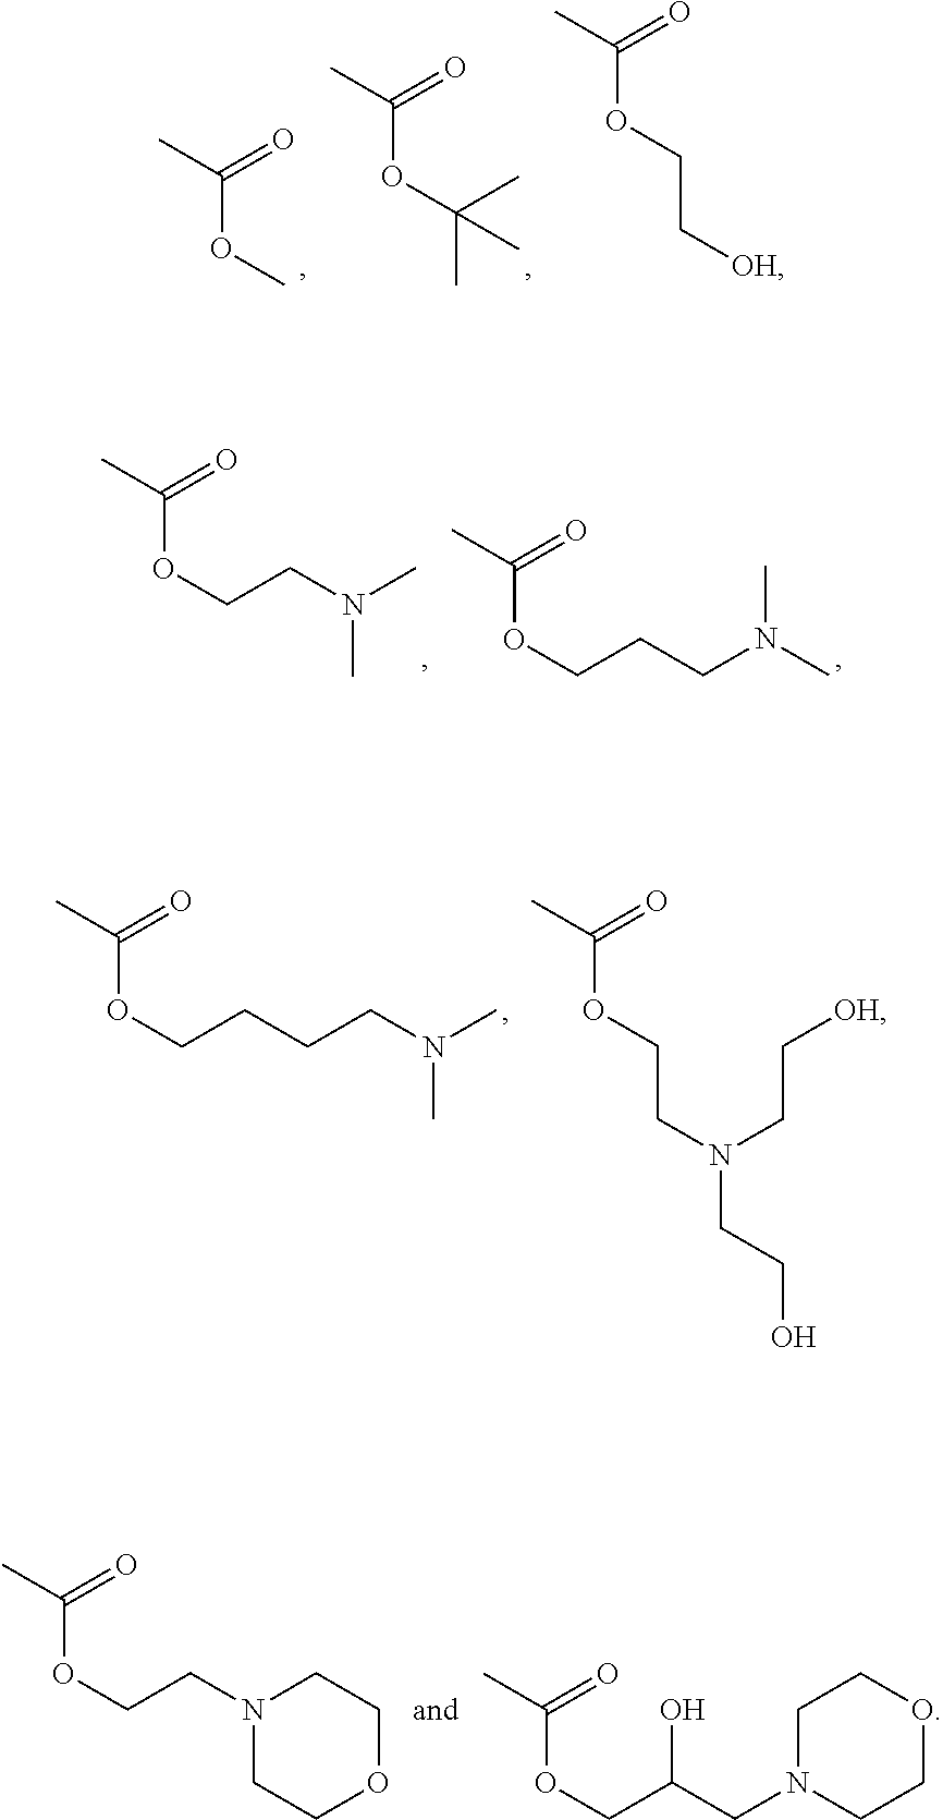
C(OC(C)(C)C)(C)=O.C(OC)(C)=O.C(OCC[OH])(C)=O.C(OCCN(C)C)(C)=O.C(OCCCN(C)C)(C)=O.C(OCCCCN(C)C)(C)=O.C(OCCN(CCO)CC[OH])(C)=O.C(OCCN1CCOCC1)(C)=O.C(OCC(CN1CCOCC1)O)(C)=O
